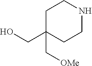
C1C(CO)(C[OMe])CCNC1
